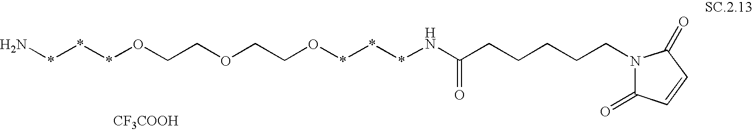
N***OCCOCCO***NC(=O)CCCCCN1C(=O)C=CC1=O.[CF3COOH]
